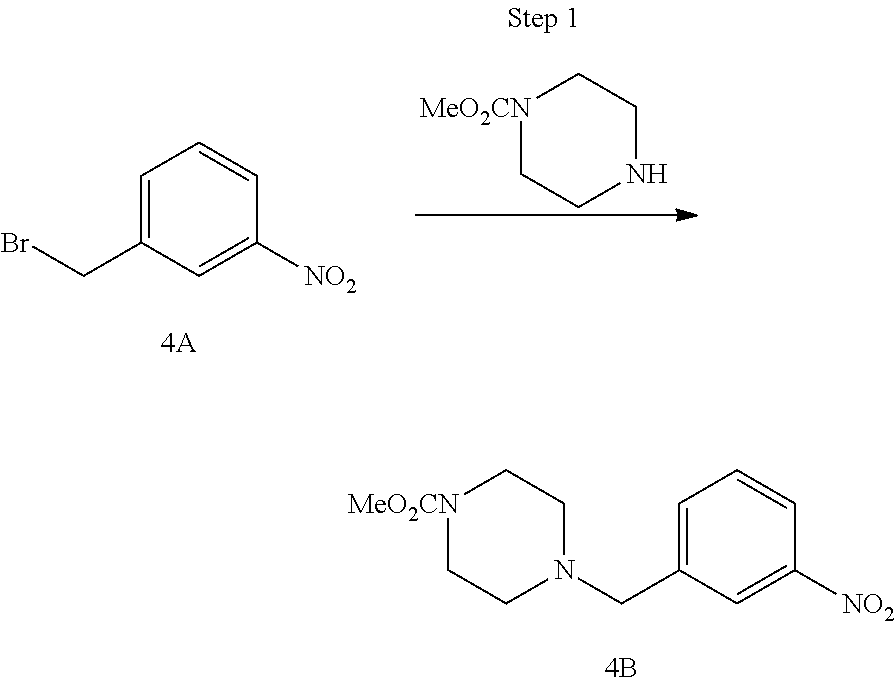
C1=C(CBr)C=C([NO2])C=C1.[MeO2CN]1CCNCC1.[MeO2CN]1CCN(CC2=CC=CC([NO2])=C2)CC1
